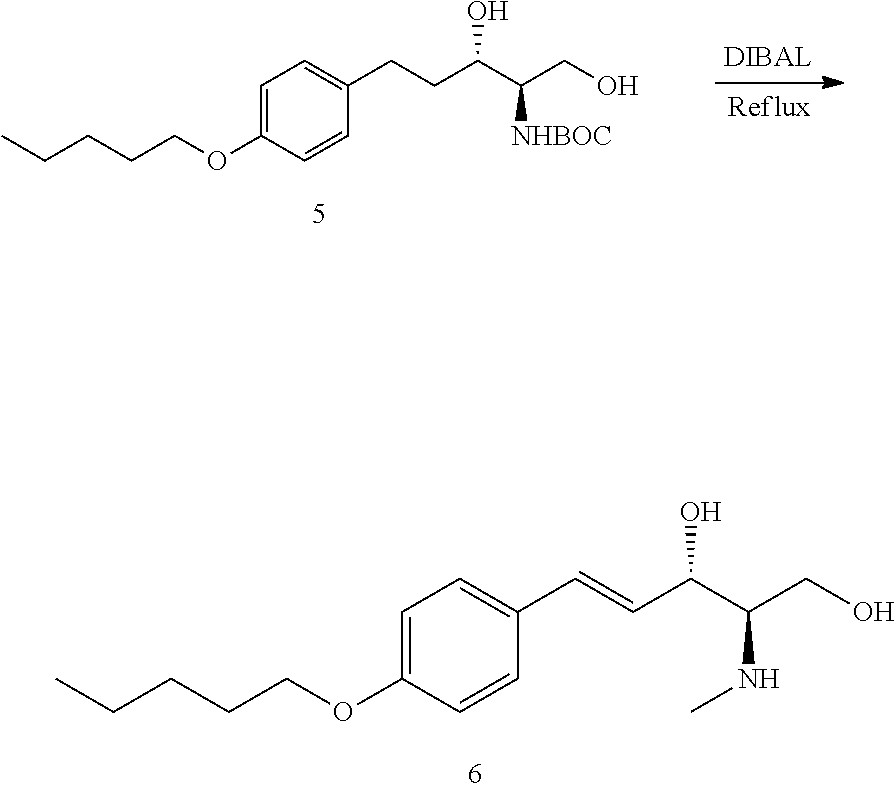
C1=C(OCCCCC)C=CC(C=CC(C(CO)NC)O)=C1.C1=C(OCCCCC)C=CC(CCC(C(CO)[NHBOC])O)=C1
